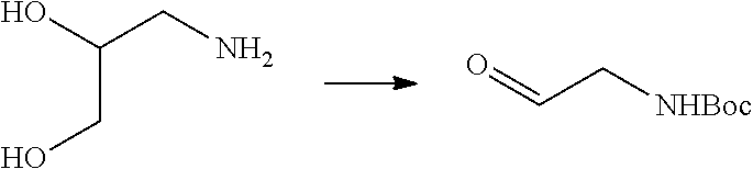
OC(CN)CO.O=CC[NHBoc]
